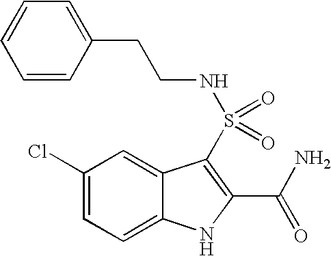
C1(Cl)=CC=C2C(=C1)C(S(NCCC1=CC=CC=C1)(=O)=O)=C(C(=O)N)N2
